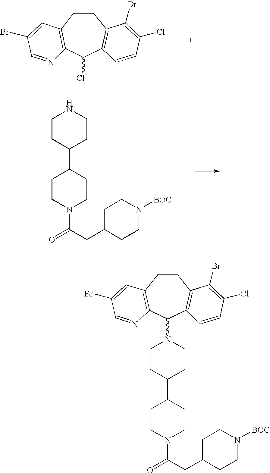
C1CC2=C(C(Cl)C3=C1C(Br)=C(Cl)C=C3)N=CC(Br)=C2.C1CC(C2CCN(C(=O)CC3CCN([BOC])CC3)CC2)CCN1.C1CC(C2CCN(C(=O)CC3CCN([BOC])CC3)CC2)CCN1C1C2=C(CCC3=C1C=CC(Cl)=C3Br)C=C(Br)C=N2
